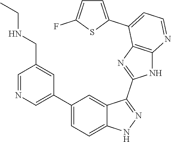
C1=NC=C(C2=CC=C3C(=C2)C(C2=NC4=C(N2)N=CC=C4C2=CC=C(F)S2)=NN3)C=C1CNCC
